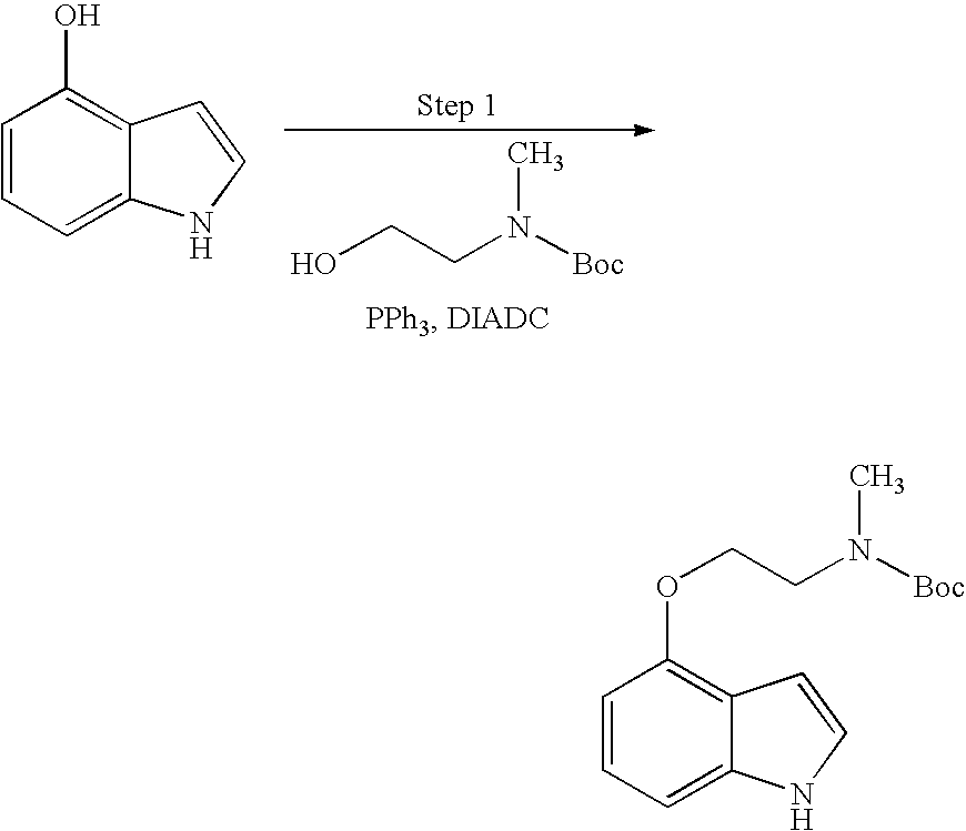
OCCN([Boc])C.C1=CC=C2C(=C1O)C=CN2.C1=CC=C2C(=C1OCCN([Boc])C)C=CN2
